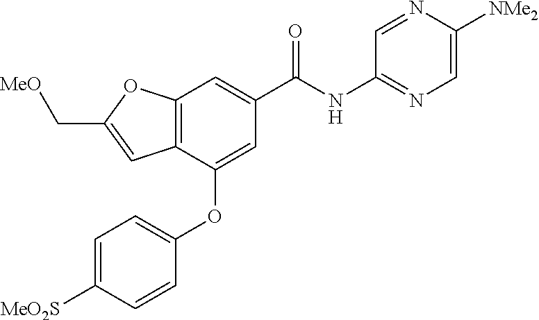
C12=C(C(OC3=CC=C([MeO2S])C=C3)=CC(C(NC3=NC=C([NMe2])N=C3)=O)=C1)C=C(C[MeO])O2
